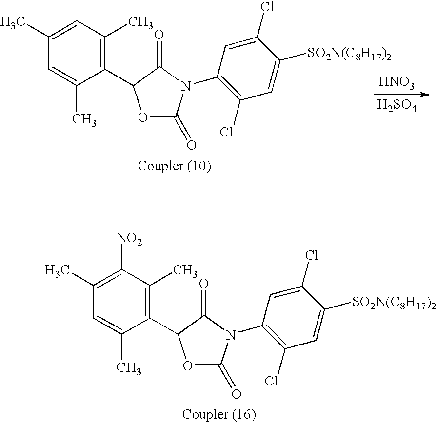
C1(C2OC(=O)N(C3=C(Cl)C=C([SO2N(C8H17)2])C(Cl)=C3)C2=O)=C(C)C([NO2])=C(C)C=C1C.C1(C2OC(=O)N(C3=C(Cl)C=C([SO2N(C8H17)2])C(Cl)=C3)C2=O)=C(C)C=C(C)C=C1C.[HNO3].[H2SO4]
